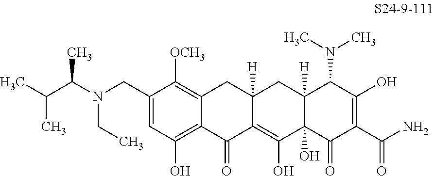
C1(CN(C(C)C(C)C)CC)=CC(O)=C2C(=C1[OCH3])CC1([H])C(=C(O)C3(O)C([H])(C1)C(N(C)C)C(O)=C(C(N)=O)C3=O)C2=O
